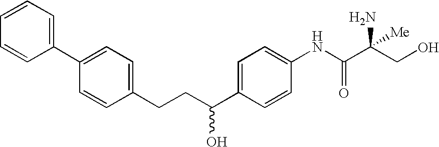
C1=CC=CC(C2=CC=C(CCC(C3=CC=C(NC(C(CO)(N)[Me])=O)C=C3)O)C=C2)=C1
